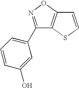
C1(C2=CC=CC(O)=C2)=NOC2=C1SC=C2
